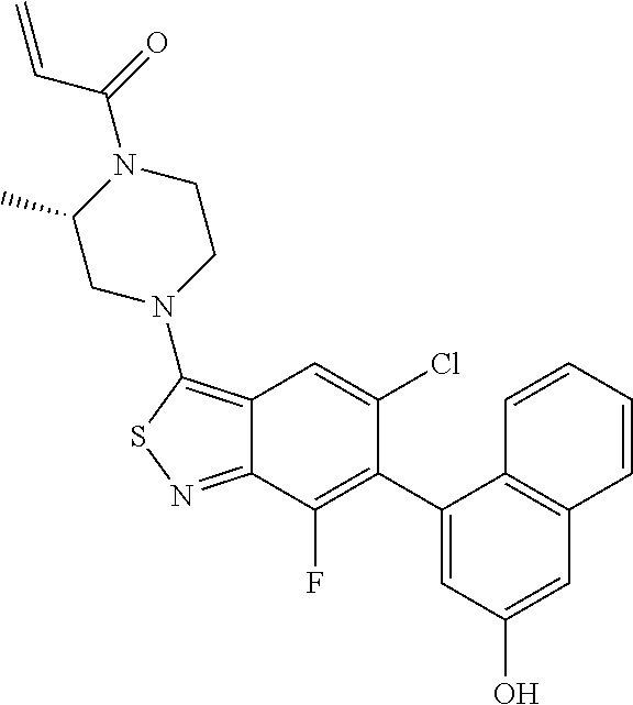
C12=C(N3CCN(C(=O)C=C)C(C)C3)SN=C1C(F)=C(C1=CC(O)=CC3=C1C=CC=C3)C(Cl)=C2
